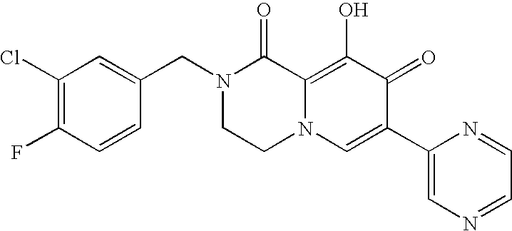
C1(CN2CCN3C(=C(O)C(=O)C(C4=CN=CC=N4)=C3)C2=O)=CC(Cl)=C(F)C=C1
